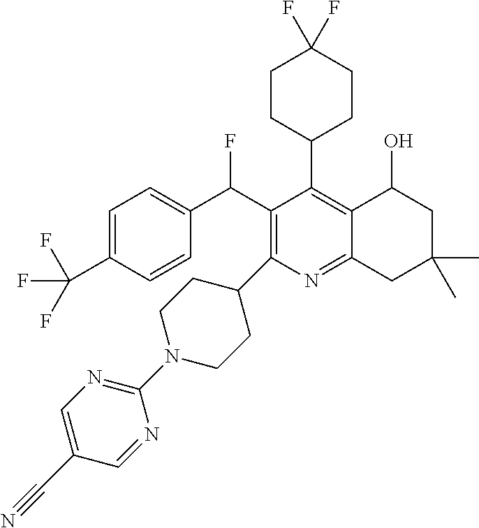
FC(C1=C(C2CCN(C3=NC=C(C#N)C=N3)CC2)N=C2C(=C1C1CCC(F)(F)CC1)C(O)CC(C)(C)C2)C1=CC=C(C(F)(F)F)C=C1
